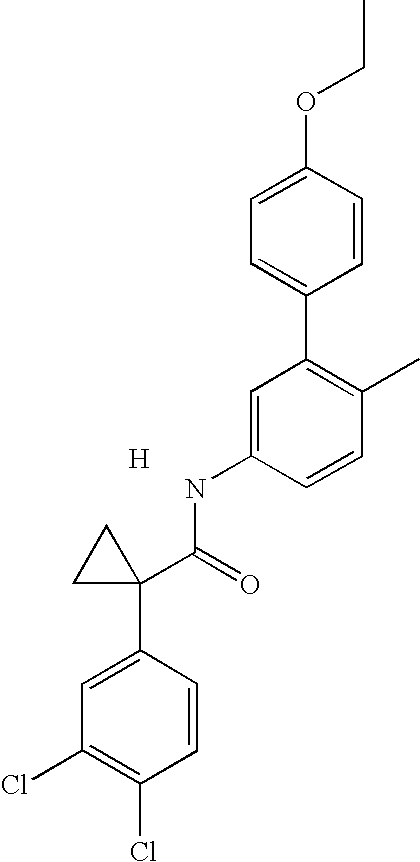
[H].C1=C(NC(=O)C2(C3=CC(Cl)=C(Cl)C=C3)CC2)C=CC(C)=C1C1=CC=C(OCC)C=C1
